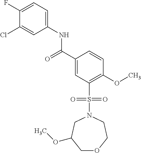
C1(F)=CC=C(NC(C2=CC(S(N3CC(OC)COCC3)(=O)=O)=C(OC)C=C2)=O)C=C1Cl
